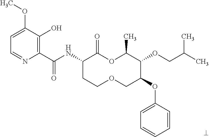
C1(C(NC2CCOCC(OC3=CC=CC=C3)C(OCC(C)C)C(C)OC2=O)=O)=C(O)C(OC)=CC=N1
